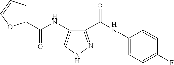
C(NC1=CNN=C1C(NC1=CC=C(F)C=C1)=O)(=O)C1=CC=CO1
